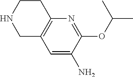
N1CC2=C(CC1)N=C(OC(C)C)C(N)=C2
